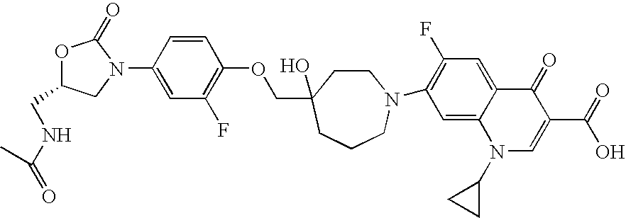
O1C(CNC(=O)C)CN(C2=CC(F)=C(OCC3(O)CCN(C4=C(F)C=C5C(=C4)N(C4CC4)C=C(C(=O)O)C5=O)CCC3)C=C2)C1=O
